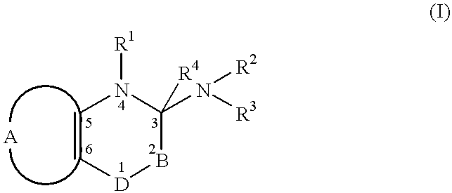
C1=C[D]BC(N([R3])[R2])([R4])N1[R1]
